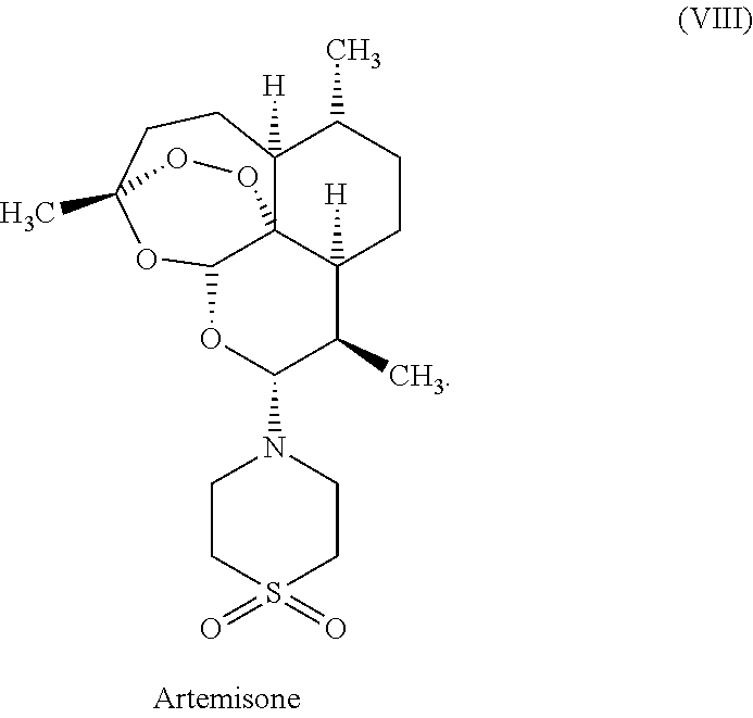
C1(C)C2([H])C34C(OC1N1CCS(=O)(=O)CC1)OC(C)(CCC3([H])C(C)CC2)OO4
